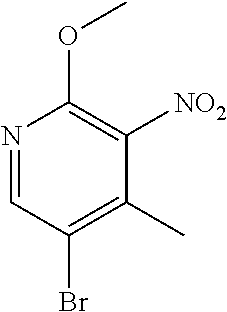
N1=CC(Br)=C(C)C([NO2])=C1OC
